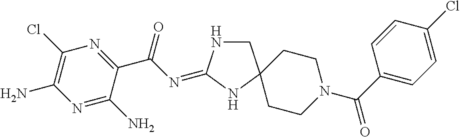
C1NC(=NC(C2=NC(Cl)=C(N)N=C2N)=O)NC12CCN(C(C1=CC=C(Cl)C=C1)=O)CC2
